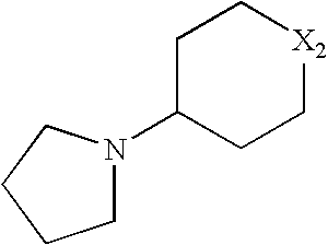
C1C(N2CCCC2)CC[X2]C1
